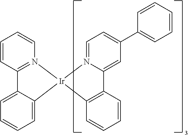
C12=C(C=CC=C1)[Ir]1(N3=CC=C(C4=CC=CC=C4)C=C23)C2=CC=CC=C2C2=N1C=CC=C2
